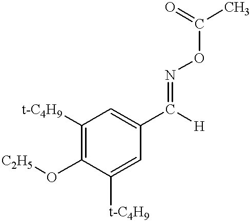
C1([t-C4H9])=CC(C([H])=NOC(C)=O)=CC([t-C4H9])=C1O[C2H5]
